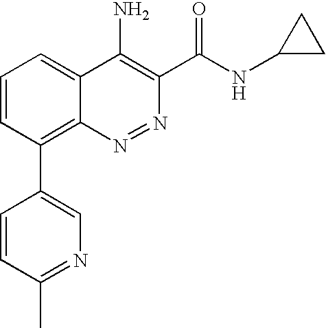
C1=CC(C)=NC=C1C1=C2C(=CC=C1)C(N)=C(C(NC1CC1)=O)N=N2
